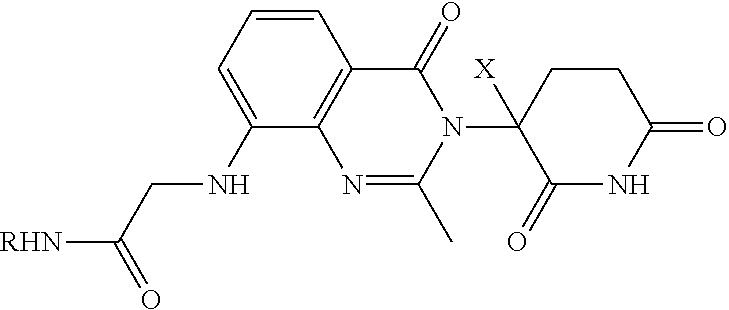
C1=CC=C(NCC([RHN])=O)C2=C1C(=O)N(C1([X])C(=O)NC(=O)CC1)C(C)=N2
